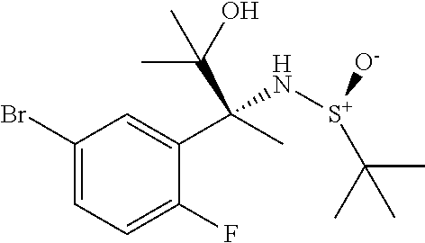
C1(Br)=CC=C(F)C(C(C)(C(O)(C)C)N[S+](C(C)(C)C)[O-])=C1
